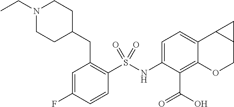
C1(NS(C2=C(CC3CCN(CC)CC3)C=C(F)C=C2)(=O)=O)=CC=C2C(=C1C(=O)O)OCC1C2C1
